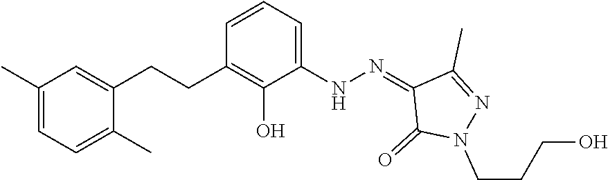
C1=CC=C(NN=C2C(=O)N(CCCO)N=C2C)C(O)=C1CCC1=CC(C)=CC=C1C
